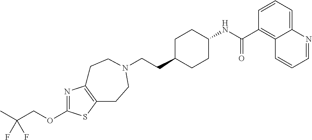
CC(COC1=NC2=C(S1)CCN(CCC1CCC(NC(C3=C4C(=CC=C3)N=CC=C4)=O)CC1)CC2)(F)F
